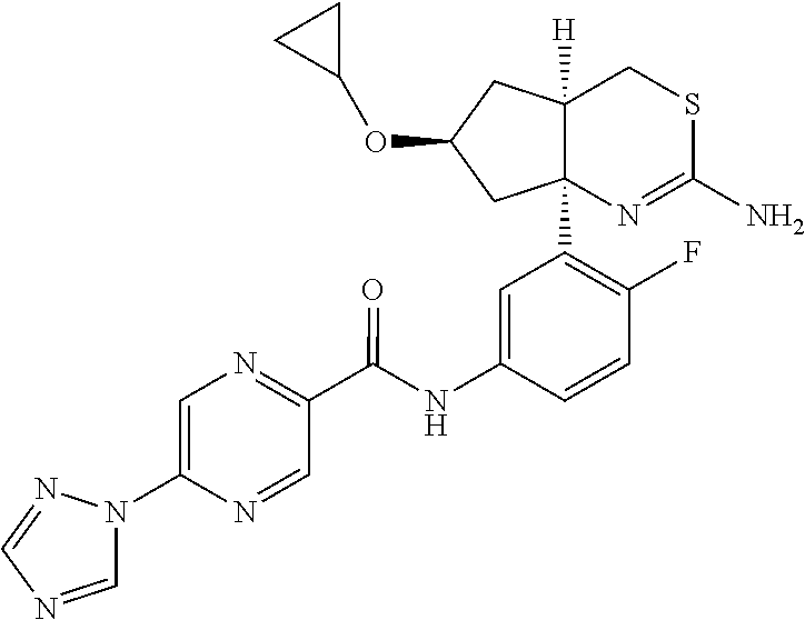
C12([H])C(C3=C(F)C=CC(NC(C4=NC=C(N5C=NC=N5)N=C4)=O)=C3)(CC(OC3CC3)C1)N=C(N)SC2
